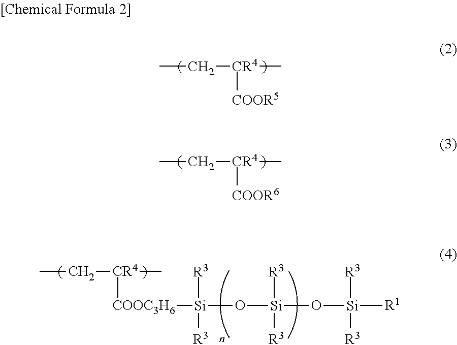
CC[CR4]([COOR5])C.CC[CR4]([COOR6])C.CC[CR4]([COOC3H6][Si]([R3])([R3])O[Si]([R3])([R3])O[Si]([R3])([R3])[R1])C
